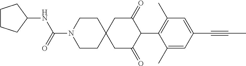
C1CN(C(=O)NC2CCCC2)CCC12CC(=O)C(C1=C(C)C=C(C#CC)C=C1C)C(=O)C2
